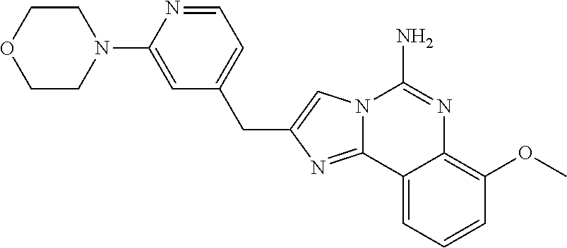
N12C(=NC(CC3=CC=NC(N4CCOCC4)=C3)=C1)C1=CC=CC(OC)=C1N=C2N
